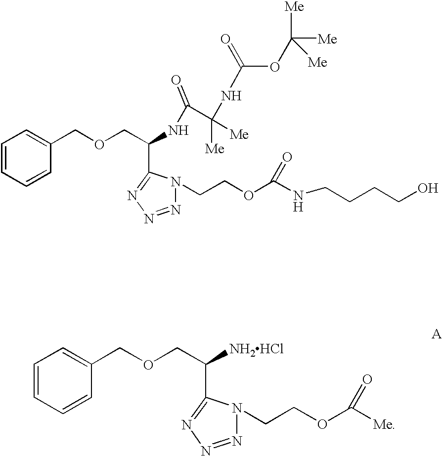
C1=CC=CC(COCC(NC(=O)C(NC(OC([Me])([Me])[Me])=O)([Me])[Me])C2=NN=NN2CCOC(NCCCCO)=O)=C1.C1=CC=CC(COCC([NH2HCl])C2=NN=NN2CCOC([Me])=O)=C1
